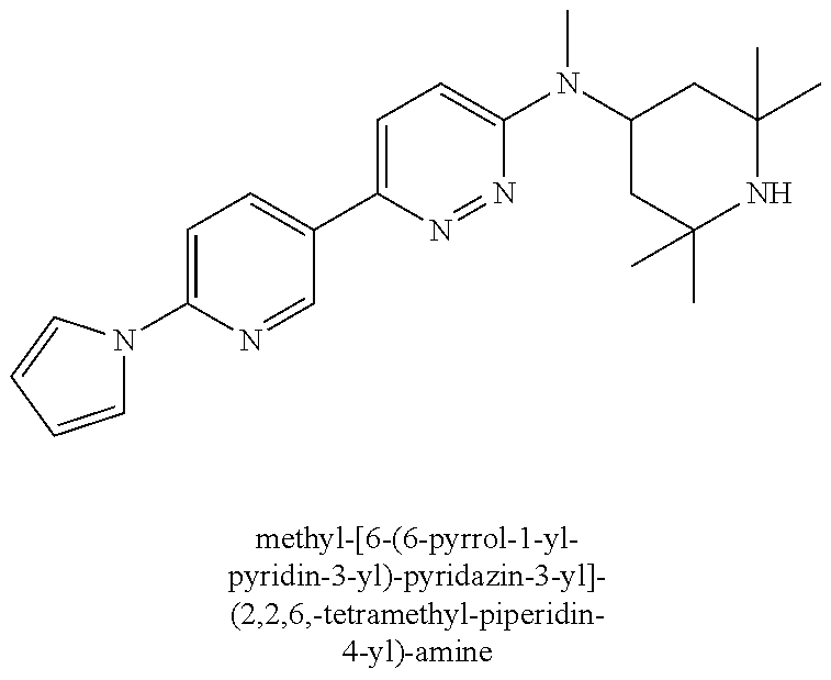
C1=CC=CN1C1=CC=C(C2=CC=C(N(C3CC(C)(C)NC(C)(C)C3)C)N=N2)C=N1
